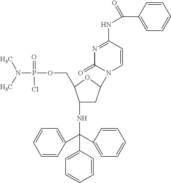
CN(C)P(OCC1C(NC(C2=CC=CC=C2)(C2=CC=CC=C2)C2=CC=CC=C2)CC(N2C=CC(NC(C3=CC=CC=C3)=O)=NC2=O)O1)(=O)Cl
